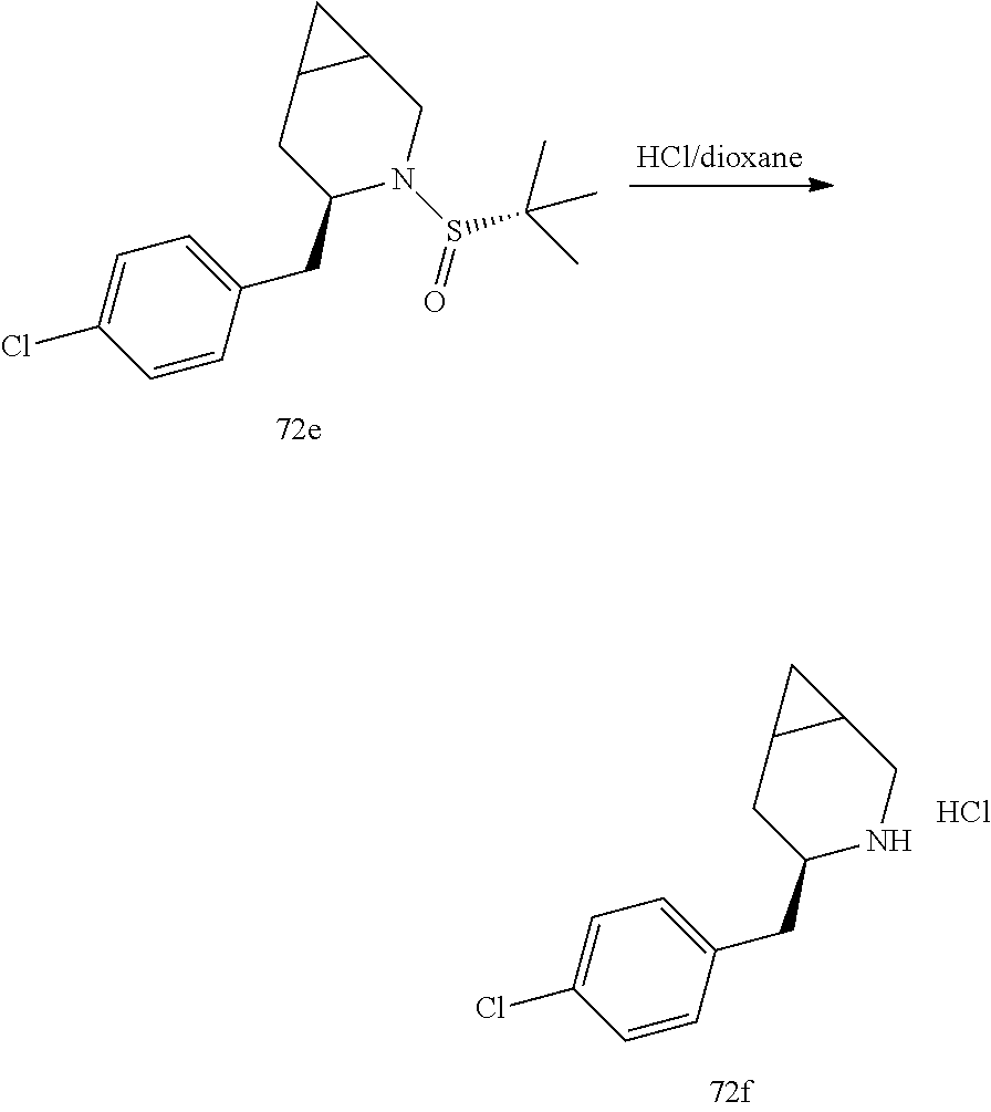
C1(CC2=CC=C(Cl)C=C2)N(S(=O)C(C)(C)C)CC2C(C1)C2.C1(CC2=CC=C(Cl)C=C2)NCC2C(C1)C2.Cl
